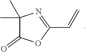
C1(C)(C)C(=O)OC(C=C)=N1
